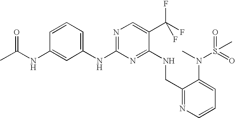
C1(NC2=CC=CC(NC(C)=O)=C2)=NC=C(C(F)(F)F)C(NCC2=NC=CC=C2N(S(C)(=O)=O)C)=N1
